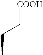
[COOH]CCC
